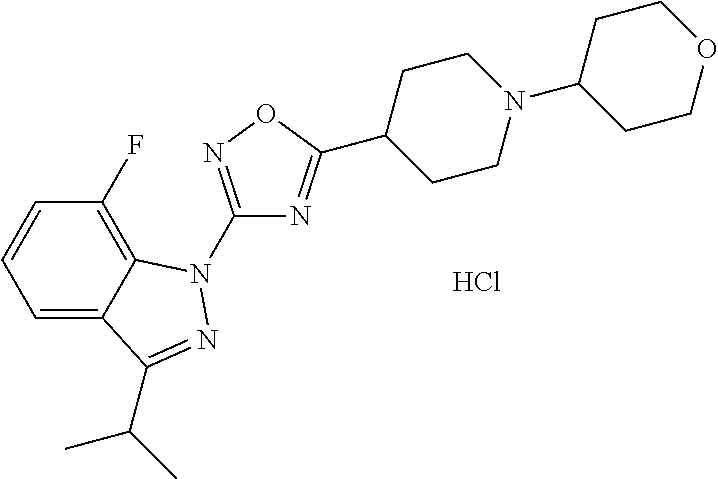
C1(F)=C2C(=CC=C1)C(C(C)C)=NN2C1=NOC(C2CCN(C3CCOCC3)CC2)=N1.Cl
